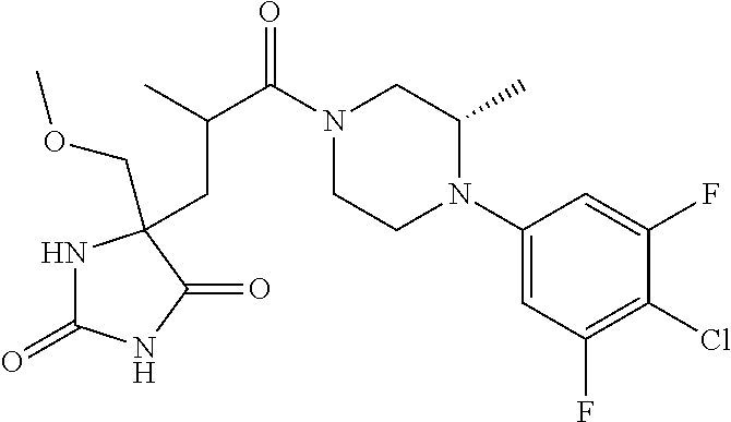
N1C(=O)NC(=O)C1(COC)CC(C(N1CCN(C2=CC(F)=C(Cl)C(F)=C2)C(C)C1)=O)C
